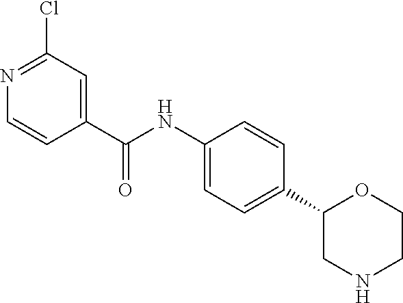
C1(C(NC2=CC=C(C3CNCCO3)C=C2)=O)=CC(Cl)=NC=C1
